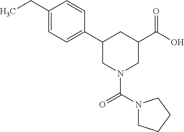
CCC1=CC=C(C2CN(C(=O)N3CCCC3)CC(C(O)=O)C2)C=C1
